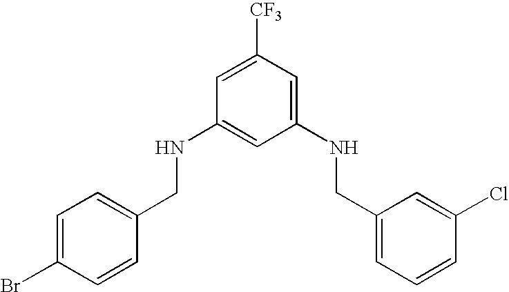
C1=C(Br)C=CC(CNC2=CC(NCC3=CC=CC(Cl)=C3)=CC([CF3])=C2)=C1
